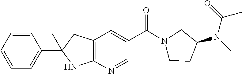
C12=C(N=CC(C(=O)N3CCC(N(C)C(=O)C)C3)=C1)NC(C1=CC=CC=C1)(C)C2
